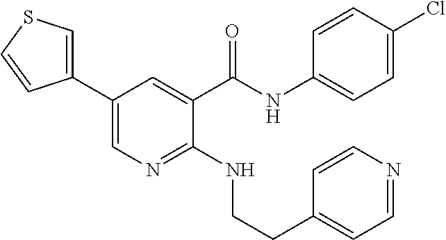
C1(C2=CSC=C2)=CN=C(NCCC2=CC=NC=C2)C(C(NC2=CC=C(Cl)C=C2)=O)=C1
